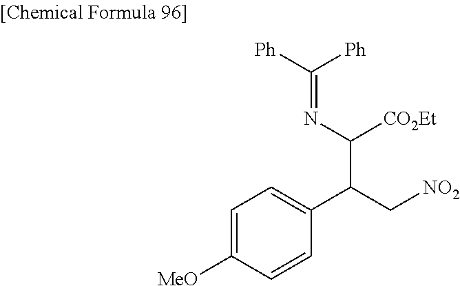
C1=C([MeO])C=CC(C(C([CO2Et])N=C([Ph])[Ph])C[NO2])=C1
